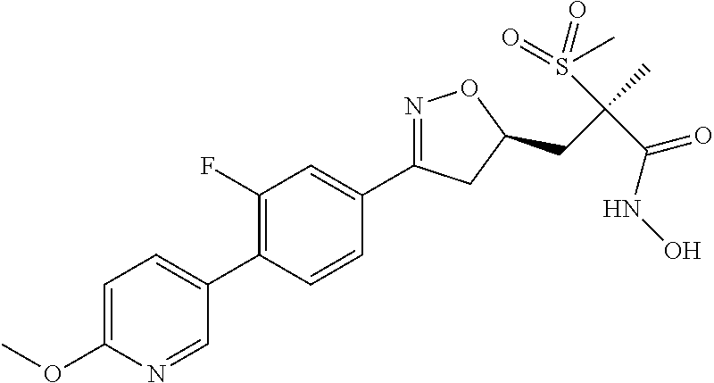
C1(C2=CC=C(OC)N=C2)=C(F)C=C(C2=NOC(CC(C)(S(=O)(C)=O)C(NO)=O)C2)C=C1
